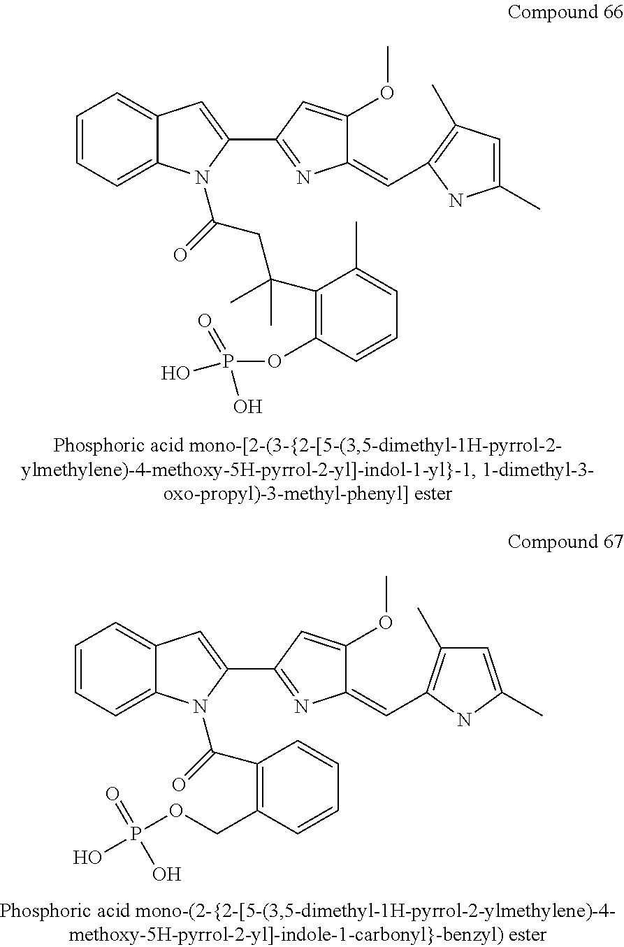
C1=CC=C2C(=C1)C=C(C1=NC(=CC3=C(C)C=C(C)N3)C(OC)=C1)N2C(CC(C1=C(OP(O)(O)=O)C=CC=C1C)(C)C)=O.C1=CC=C2C(=C1)C=C(C1=NC(=CC3=C(C)C=C(C)N3)C(OC)=C1)N2C(C1=C(COP(O)(O)=O)C=CC=C1)=O
